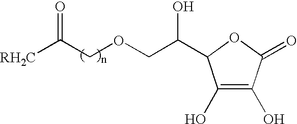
[RH2C]C(COCC(O)C1C(O)=C(O)C(=O)O1)=O
